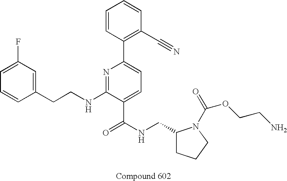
C1=CC(CCNC2=NC(C3=C(C#N)C=CC=C3)=CC=C2C(NCC2CCCN2C(=O)OCCN)=O)=CC(F)=C1
